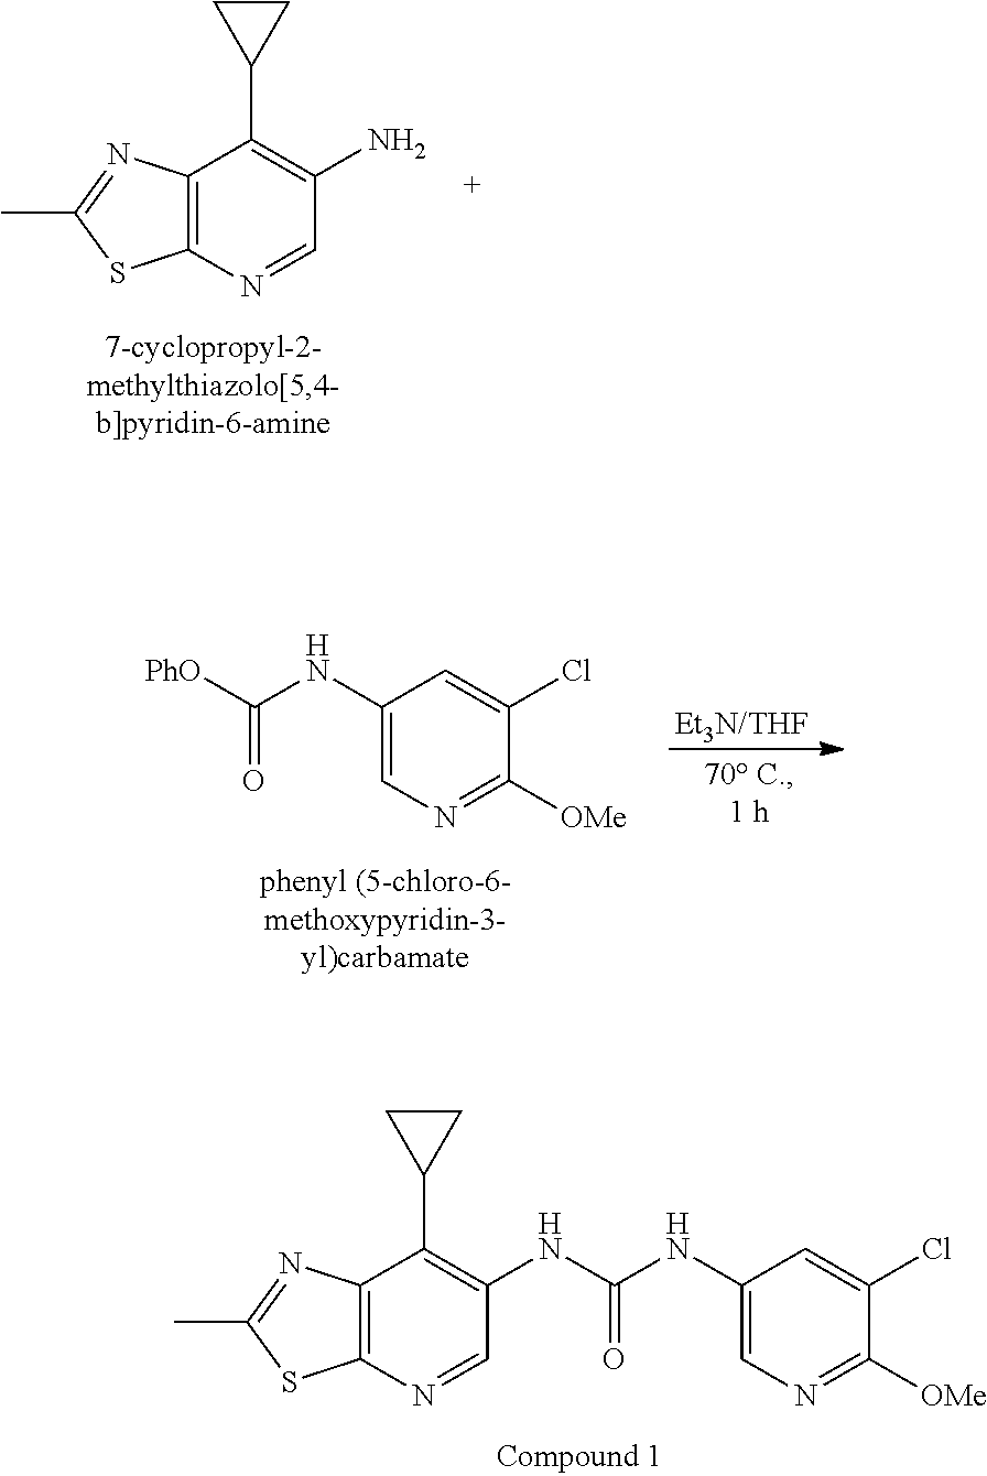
C12=C(N=CC(N)=C1C1CC1)SC(C)=N2.C1(NC([PhO])=O)=CN=C([OMe])C(Cl)=C1.C12=C(N=CC(NC(NC3=CN=C([OMe])C(Cl)=C3)=O)=C1C1CC1)SC(C)=N2
